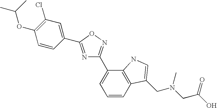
C1=CC2=C(C(C3=NOC(C4=CC(Cl)=C(OC(C)C)C=C4)=N3)=C1)NC=C2CN(CC(O)=O)C
